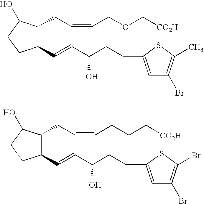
C1(C=CC(O)CCC2=CC(Br)=C(C)S2)C(CC=CCOC[CO2H])C(O)CC1.C1(C=CC(O)CCC2=CC(Br)=C(Br)S2)C(CC=CCCC[CO2H])C(O)CC1
